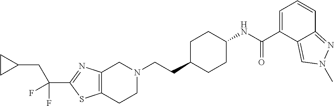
C12=C(CCN(CCC3CCC(NC(C4=CC=CC5=NN(C)C=C45)=O)CC3)C1)SC(C(CC1CC1)(F)F)=N2
